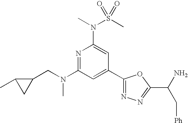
N1=C(N(CC2C(C)C2)C)C=C(C2=NN=C(C(N)C[Ph])O2)C=C1N(S(C)(=O)=O)C
